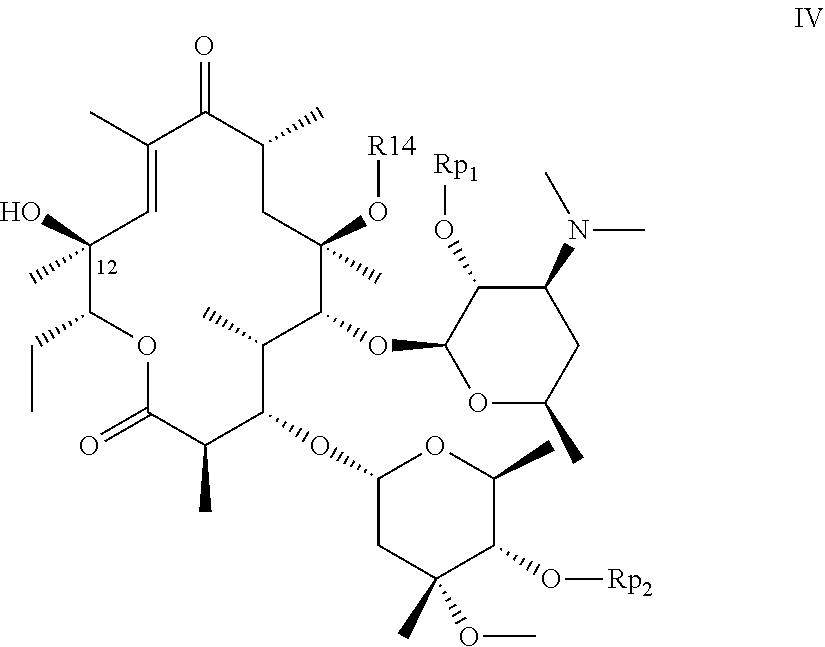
O1C(=O)C(C)C(OC2CC(C)(OC)C(O[Rp2])C(C)O2)C(C)C(OC2OC(C)CC(N(C)C)C2O[Rp1])C(O[R14])(C)CC(C)C(=O)C(C)=CC(O)(C)C1CC
